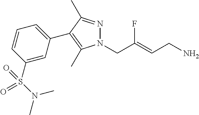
N1=C(C)C(C2=CC=CC(S(N(C)C)(=O)=O)=C2)=C(C)N1CC(=CCN)F
